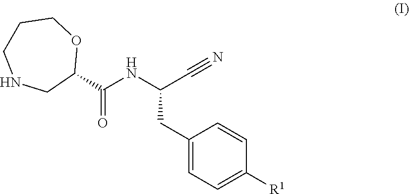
C1CNCC(C(=O)NC(C#N)CC2=CC=C([R1])C=C2)OC1
